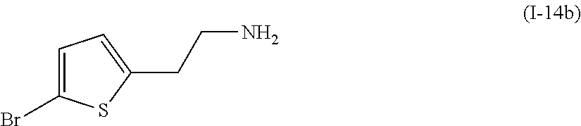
C1=C(Br)SC(CCN)=C1
